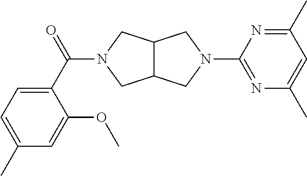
C12C(CN(C3=NC(C)=CC(C)=N3)C1)CN(C(C1=CC=C(C)C=C1OC)=O)C2
